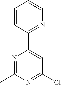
N1=C(C)N=C(Cl)C=C1C1=NC=CC=C1
